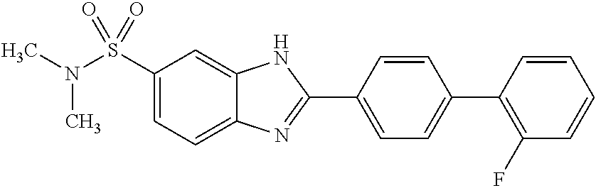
C1(S(N(C)C)(=O)=O)=CC=C2C(=C1)NC(C1=CC=C(C3=C(F)C=CC=C3)C=C1)=N2
